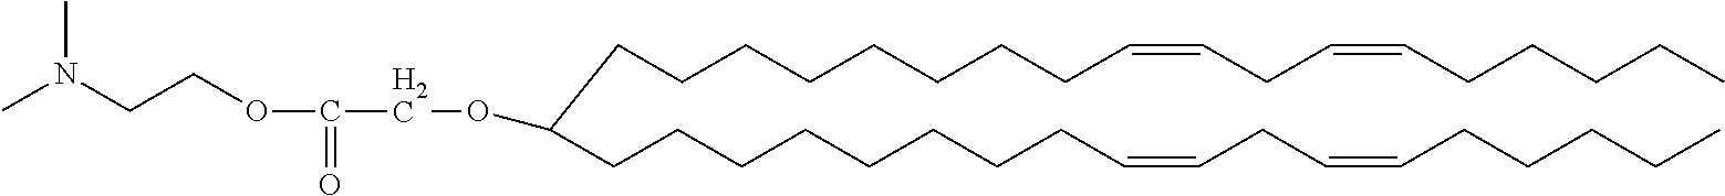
CCCCCC=CCC=CCCCCCCCCC(CCCCCCCCC=CCC=CCCCCC)OCC(OCCN(C)C)=O
